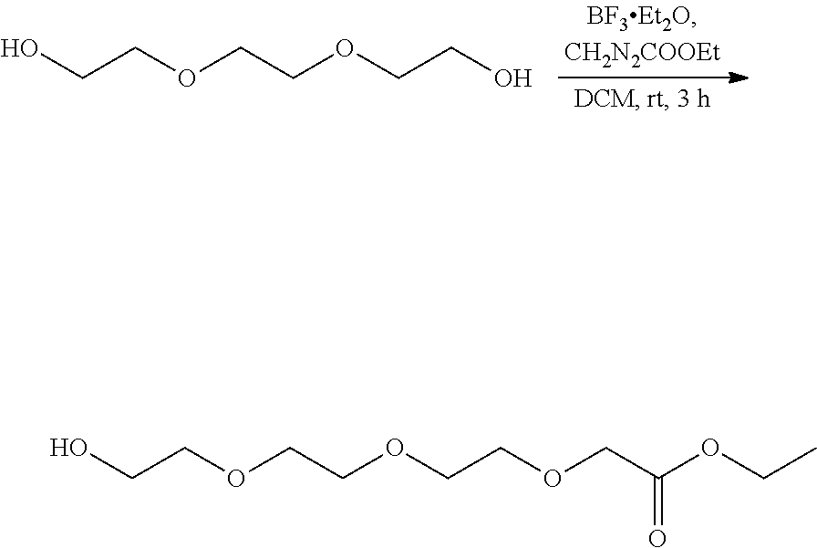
OCCOCCOCCO.OCCOCCOCCOCC(OCC)=O
